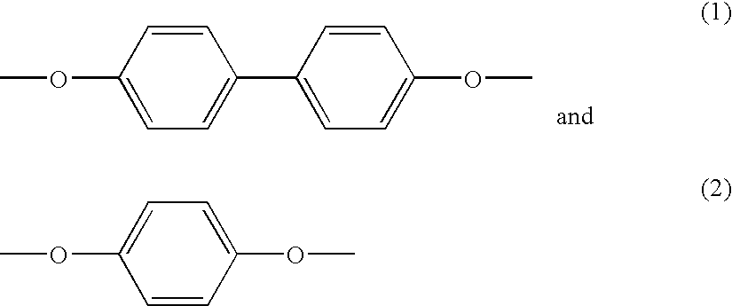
C1=C(C2=CC=C(OC)C=C2)C=CC(OC)=C1.C1=CC(OC)=CC=C1OC
